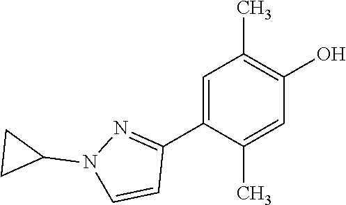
C1=C(C2=NN(C3CC3)C=C2)C(C)=CC(O)=C1C
